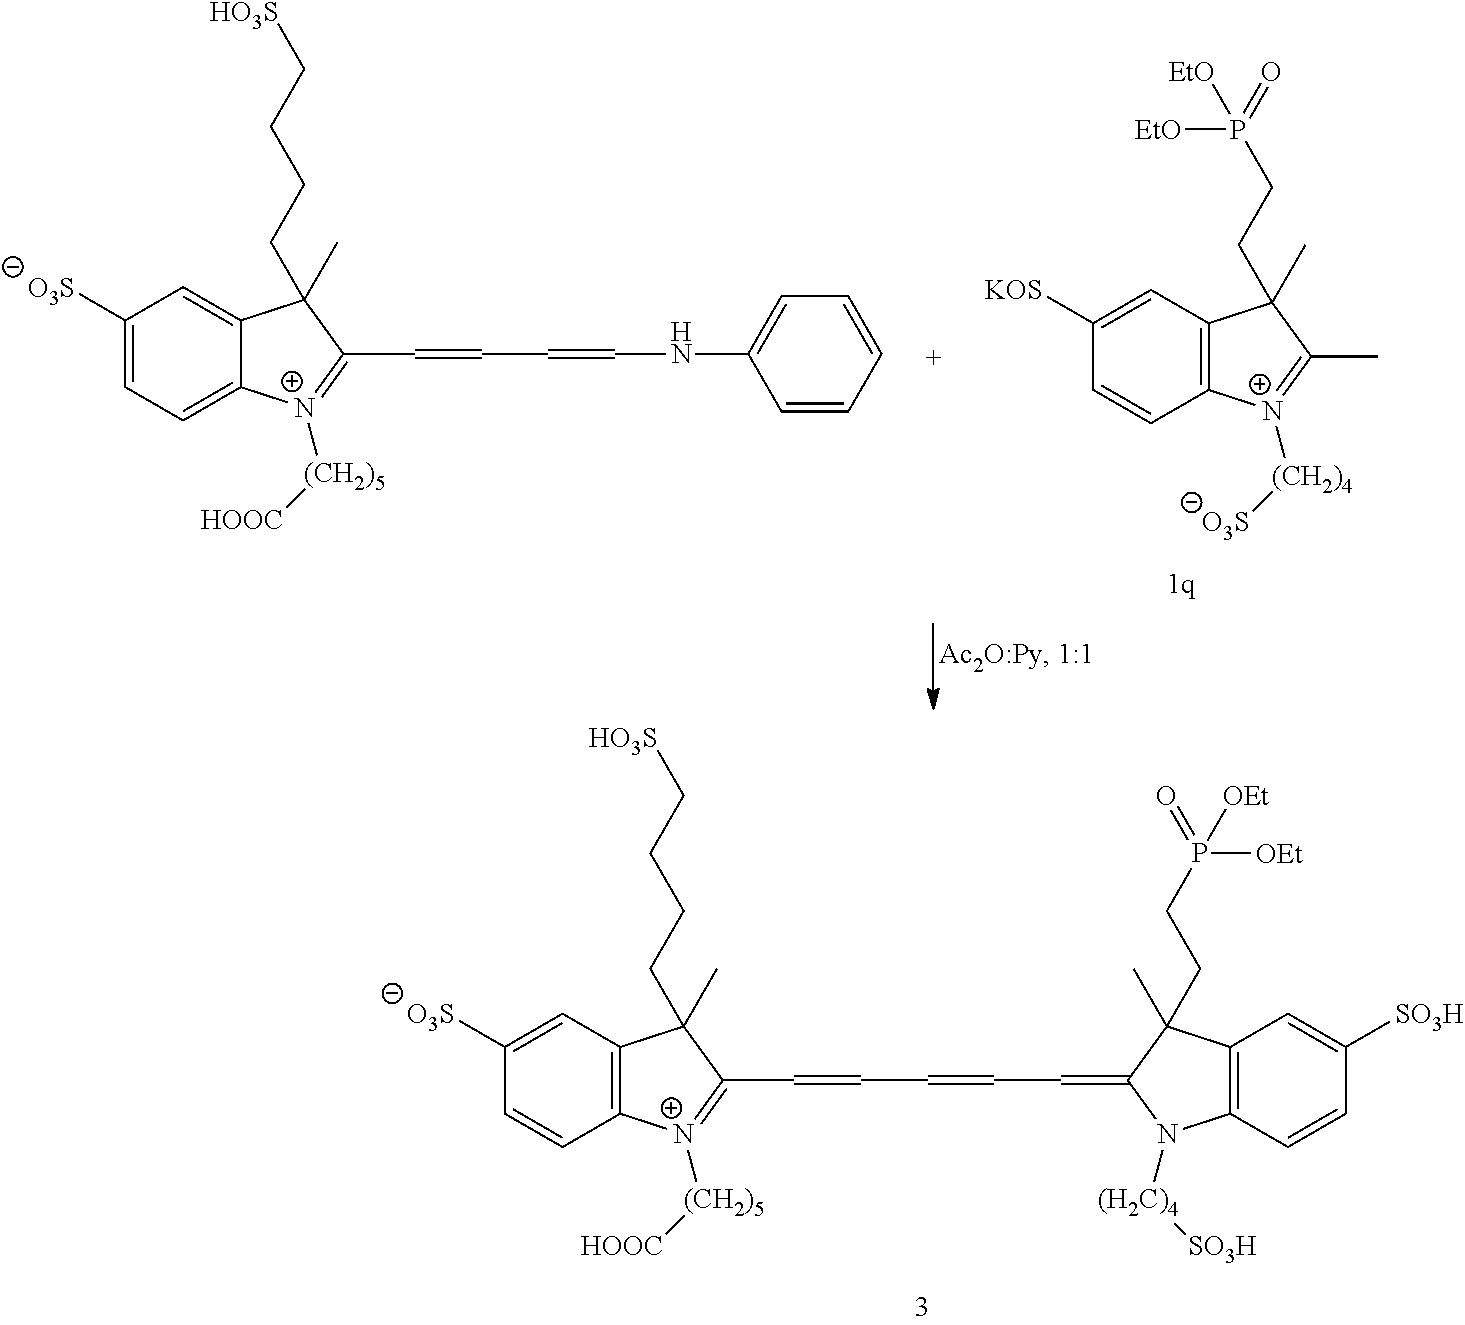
C1([O3S])=CC2=C(C=C1)[N+]([(CH2)5][HOOC])=C(C=CC=CC=C1C(CCP(=O)([OEt])[OEt])(C)C3=C(C=CC([SO3H])=C3)N1[(H2C)4][SO3H])C2(CCCC[HO3S])C.C1([O3S])=CC=C2C(=C1)C(CCCC[HO3S])(C)C(C=CC=CNC1=CC=CC=C1)=[N+]2[(CH2)5][HOOC].C1([KOS])=CC2=C(C=C1)[N+]([(CH2)4][O3S])=C(C)C2(CCP(=O)([EtO])[EtO])C
